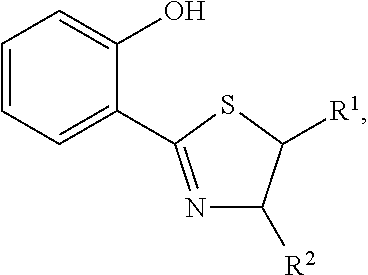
C1=CC=C(C2=NC([R2])C([R1])S2)C(O)=C1
